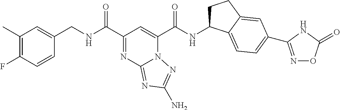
C1(C)=C(F)C=CC(CNC(=O)C2=NC3=NC(N)=NN3C(C(=O)NC3CCC4=CC(C5=NOC(=O)N5)=CC=C34)=C2)=C1
